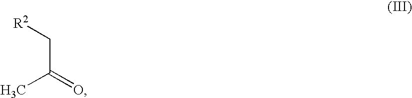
C(C(=O)C)[R2]
